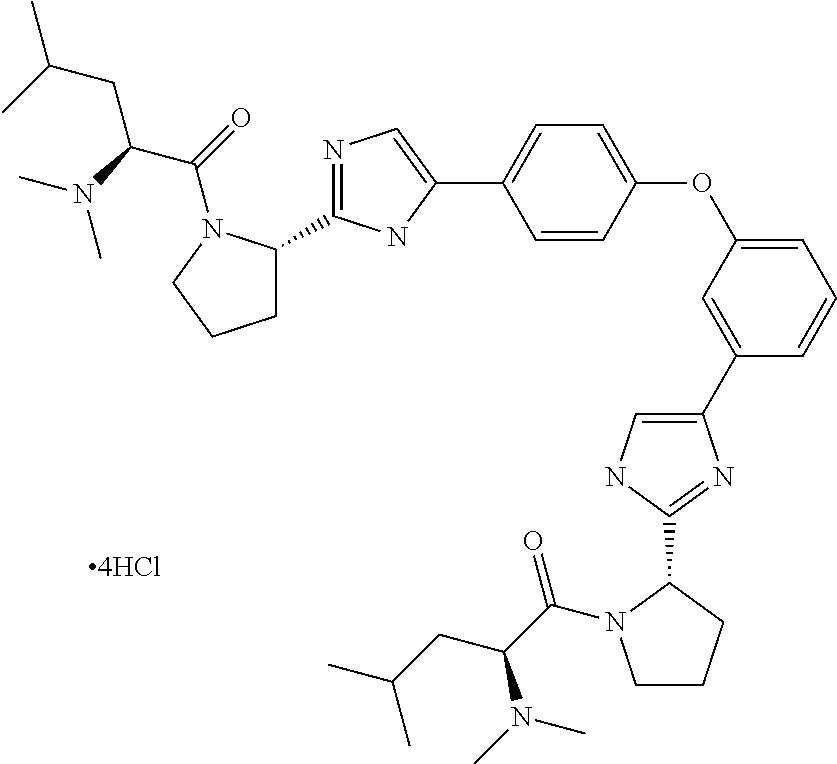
C1C(C2=NC=C(C3=CC=C(OC4=CC=CC(C5=CNC(C6CCCN6C(=O)C(N(C)C)CC(C)C)=N5)=C4)C=C3)N2)N(C(=O)C(N(C)C)CC(C)C)CC1
